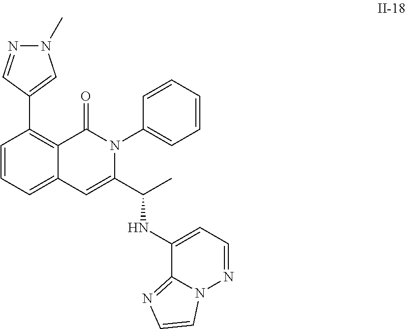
C1=CC=C2C(=C1C1=CN(C)N=C1)C(=O)N(C1=CC=CC=C1)C(C(C)NC1=CC=NN3C1=NC=C3)=C2
